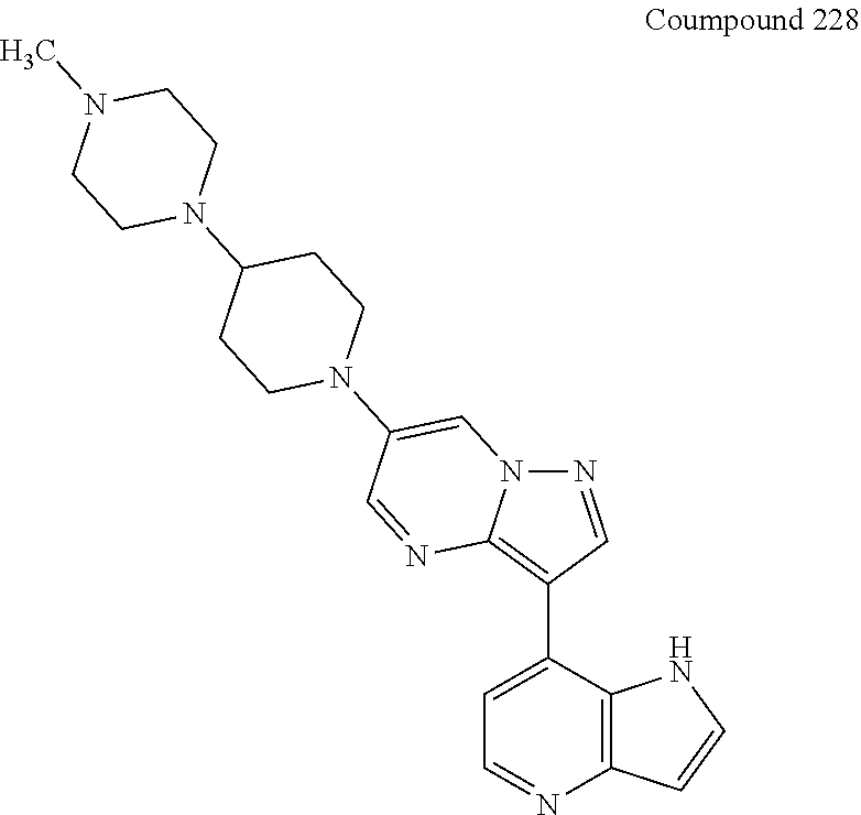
C12=C(C(C3=C4N(N=C3)C=C(N3CCC(N5CCN(C)CC5)CC3)C=N4)=CC=N1)NC=C2
